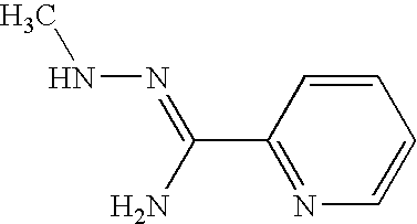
C1=CC(C(=NNC)N)=NC=C1
